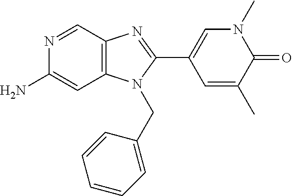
N1=CC2=C(C=C1N)N(CC1=CC=CC=C1)C(C1=CN(C)C(=O)C(C)=C1)=N2
